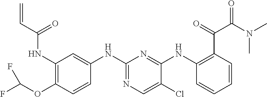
C1(NC(C=C)=O)=C(OC(F)F)C=CC(NC2=NC=C(Cl)C(NC3=C(C(=O)C(N(C)C)=O)C=CC=C3)=N2)=C1
